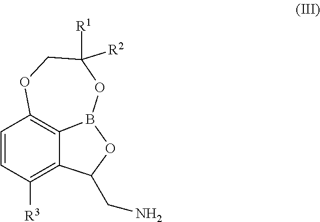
C1=CC([R3])=C2C3=C1OCC([R1])([R2])OB3OC2CN
